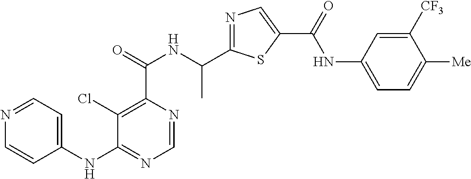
C1=NC(C(=O)NC(C2=NC=C(C(=O)NC3=CC=C([Me])C([CF3])=C3)S2)C)=C(Cl)C(NC2=CC=NC=C2)=N1
